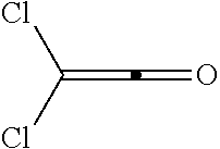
C(Cl)(Cl)=C=O
